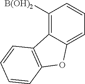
C1([B(OH)2])=C2C(=CC=C1)OC1=C2C=CC=C1
